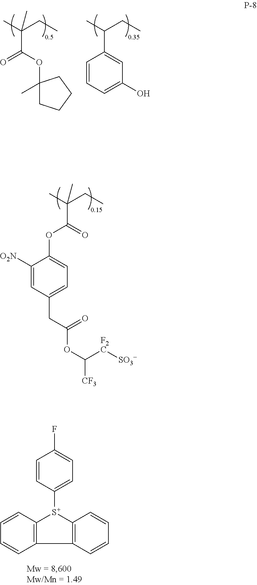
C1(C(C)CC)=CC(O)=CC=C1.C1(OC(=O)C(C)(CC)C)(C)CCCC1.C1=CC([S+]2C3=C(C4=C2C=CC=C4)C=CC=C3)=CC=C1F.O=C(OC1=CC=C(CC(OC([CF3])[F2C][SO3-])=O)C=C1[O2N])C(C)(CC)C
